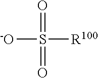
[-O]S([R100])(=O)=O
